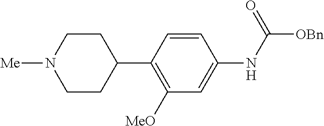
C1([MeO])=C(C2CCN([Me])CC2)C=CC(NC([OBn])=O)=C1
